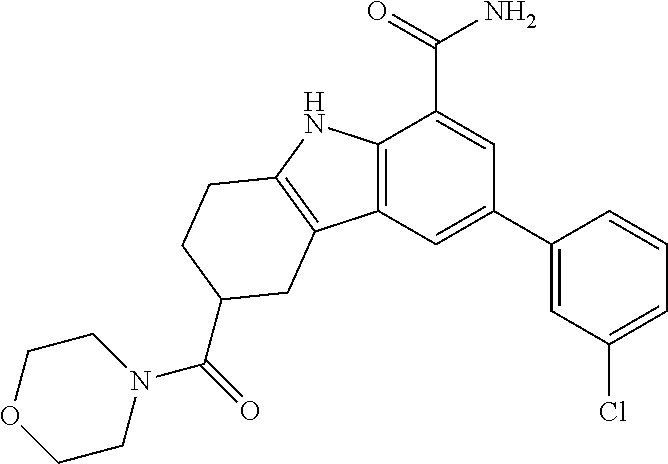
C12=C(C=C(C3=CC(Cl)=CC=C3)C=C1C(=O)N)C1=C(N2)CCC(C(N2CCOCC2)=O)C1
